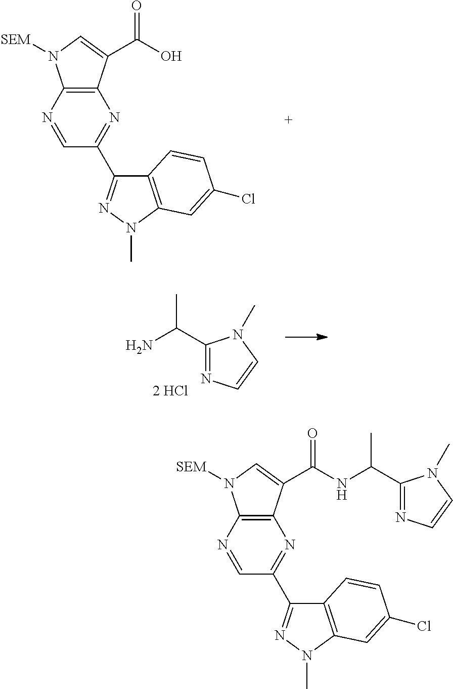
C12=C(N=CC(C3=NN(C)C4=C3C=CC(Cl)=C4)=N1)N([SEM])C=C2C(=O)O.C1(C(N)C)=NC=CN1C.C12=C(N=CC(C3=NN(C)C4=C3C=CC(Cl)=C4)=N1)N([SEM])C=C2C(=O)NC(C1=NC=CN1C)C
